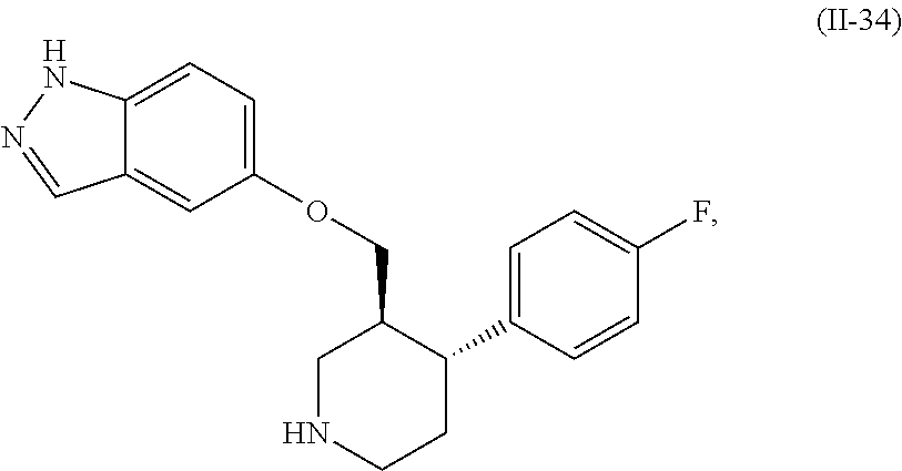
C1=C(OCC2CNCCC2C2=CC=C(F)C=C2)C=C2C(=C1)NN=C2
